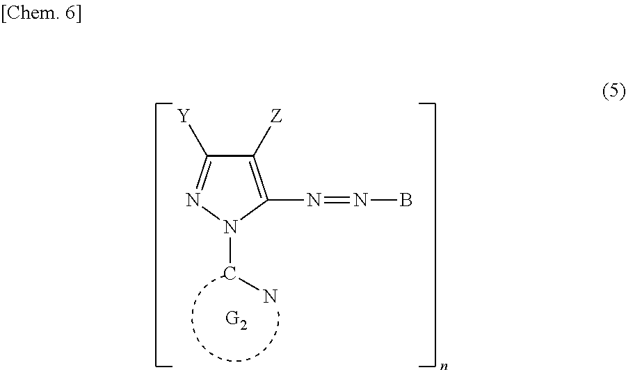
C(N)N1N=C([Y])C([Z])=C1N=NB
